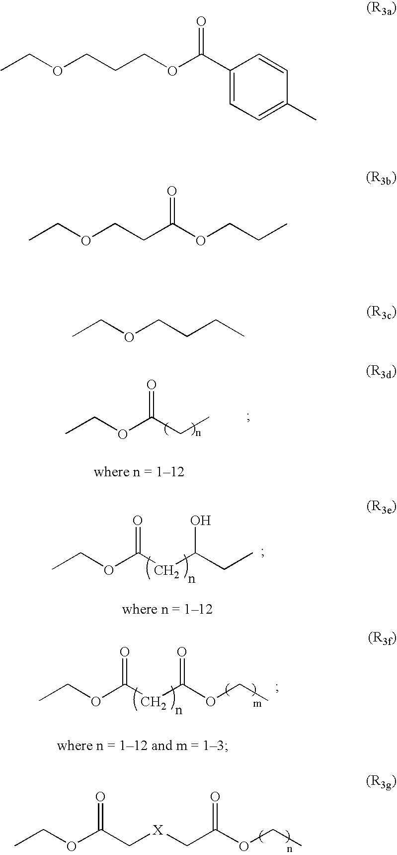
CCOCCCOC(C1=CC=C(C)C=C1)=O.CCOCCC(OCCC)=O.CCOCCCC.CCOC(CC(CC)O)=O.CCOC(CC)=O.O(C(CC(=O)OCC)=O)CC.CCOC(C[X]CC(OCC)=O)=O
